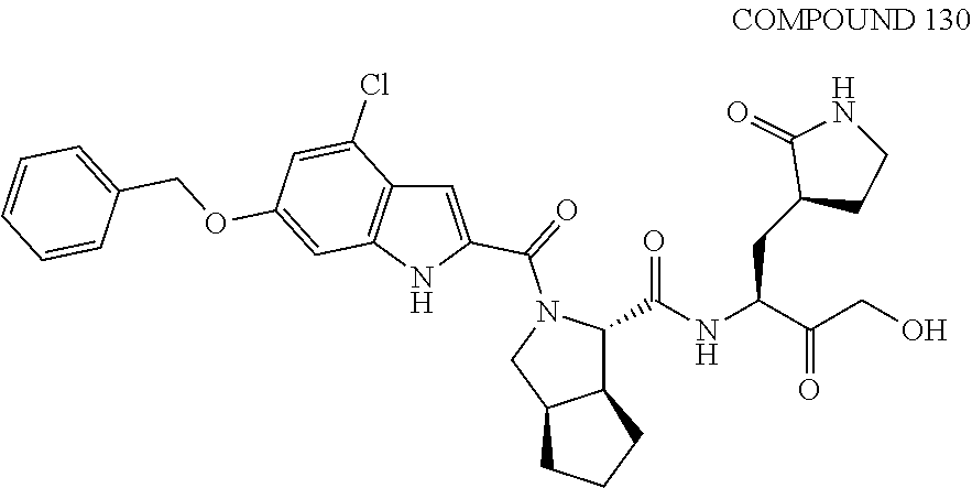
C12C(C(NC(C(CO)=O)CC3CCNC3=O)=O)N(C(=O)C3=CC4=C(N3)C=C(OCC3=CC=CC=C3)C=C4Cl)CC1CCC2
